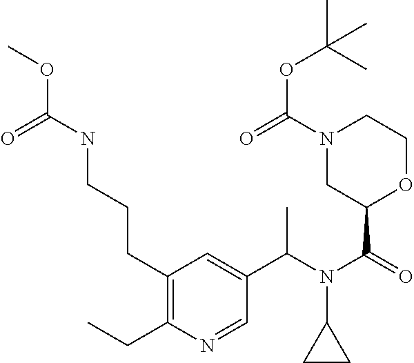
C1(C(N(C(=O)C2OCCN(C(=O)OC(C)(C)C)C2)C2CC2)C)=CC(CCCNC(OC)=O)=C(CC)N=C1
